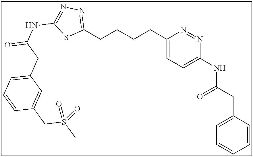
C1(CCCCC2=NN=C(NC(=O)CC3=CC=CC(CS(C)(=O)=O)=C3)S2)=CC=C(NC(CC2=CC=CC=C2)=O)N=N1
